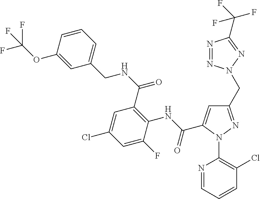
N(C(C1=C(NC(=O)C2=CC(CN3N=NC(C(F)(F)F)=N3)=NN2C2=C(Cl)C=CC=N2)C(F)=CC(Cl)=C1)=O)CC1=CC=CC(OC(F)(F)F)=C1
